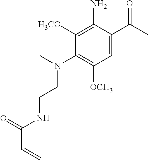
C1=C(C(C)=O)C(N)=C([H3CO])C(N(CCNC(C=C)=O)C)=C1[OCH3]
